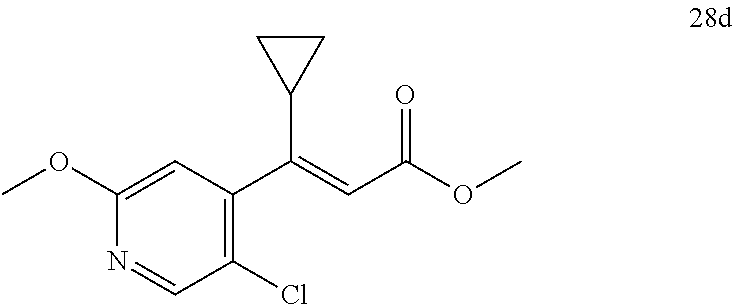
C1(Cl)=C(C(C2CC2)=CC(=O)OC)C=C(OC)N=C1
